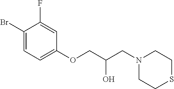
C1(Br)=CC=C(OCC(O)CN2CCSCC2)C=C1F
